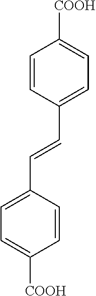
C1(C=CC2=CC=C([COOH])C=C2)=CC=C([COOH])C=C1
